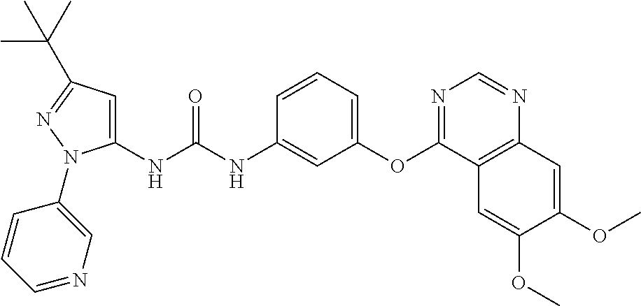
C1(NC(NC2=CC(OC3=NC=NC4=C3C=C(OC)C(OC)=C4)=CC=C2)=O)=CC(C(C)(C)C)=NN1C1=CN=CC=C1
